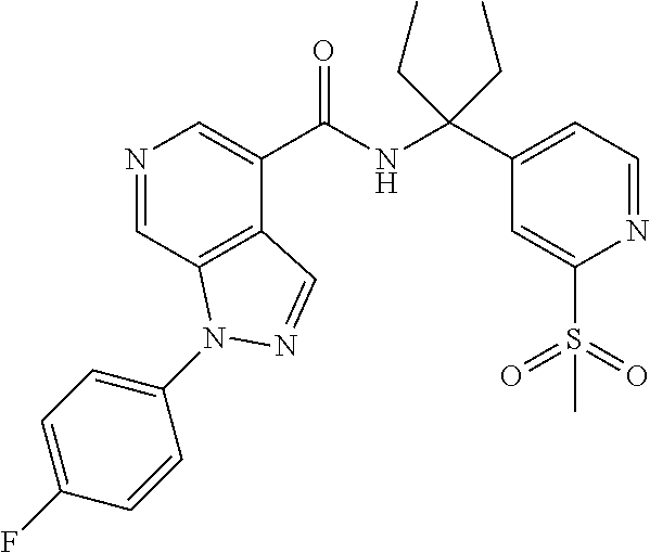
N1=CC2=C(C(C(NC(C3=CC=NC(S(=O)(=O)C)=C3)(CC)CC)=O)=C1)C=NN2C1=CC=C(F)C=C1
